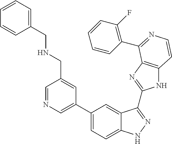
C1(C2=CN=CC(CNCC3=CC=CC=C3)=C2)=CC=C2C(=C1)C(C1=NC3=C(N1)C=CN=C3C1=C(F)C=CC=C1)=NN2
